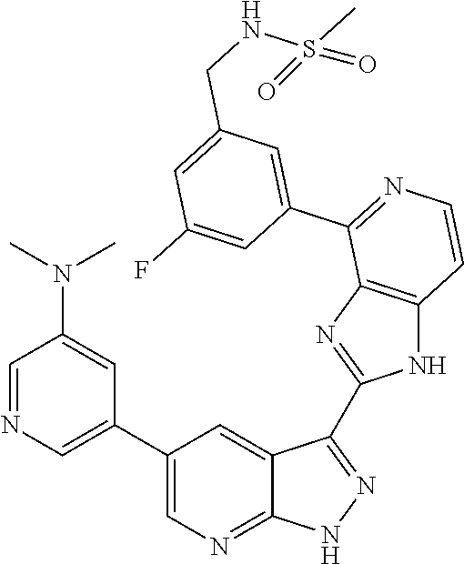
C1=NC=C(C2=CN=C3C(=C2)C(C2=NC4=C(N2)C=CN=C4C2=CC(CNS(C)(=O)=O)=CC(F)=C2)=NN3)C=C1N(C)C
